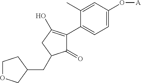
C1(C)=CC(O[A])=CC=C1C1=C(O)CC(CC2COCC2)C1=O
